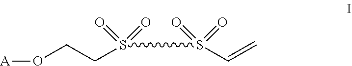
[A]OCCS(=O)(=O)S(=O)(=O)C=C
